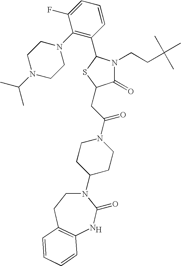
[H].N1(C2CCN(C(CC3C(=O)N(CCC(C)(C)C)C(C4=C(N5CCN(C(C)C)CC5)C(F)=CC=C4)S3)=O)CC2)CCC2=C(NC1=O)C=CC=C2
